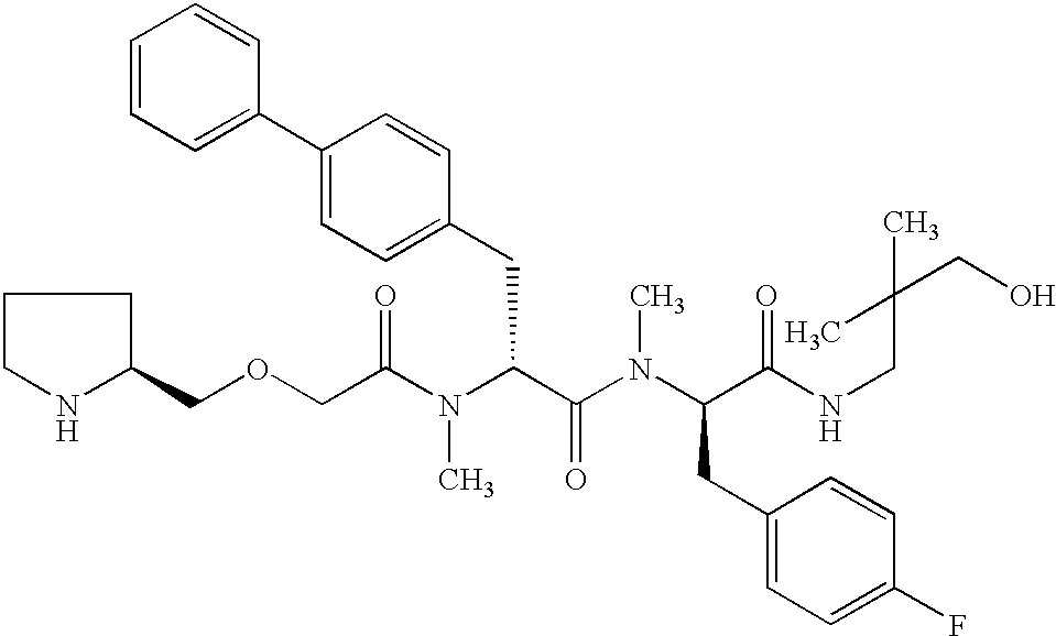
C(C(N(C(C(N(C(C(NCC(CO)(C)C)=O)CC1=CC=C(F)C=C1)C)=O)CC1=CC=C(C2=CC=CC=C2)C=C1)C)=O)OCC1CCCN1
